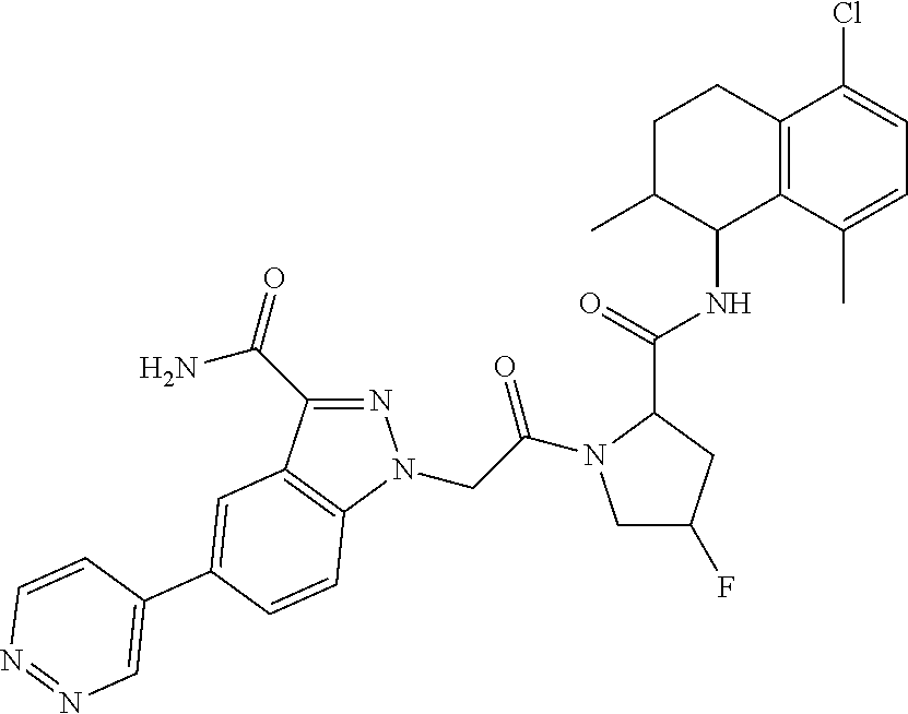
N1=C(C(=O)N)C2=C(N1CC(=O)N1CC(F)CC1C(=O)NC1C3=C(CCC1C)C(Cl)=CC=C3C)C=CC(C1=CN=NC=C1)=C2
